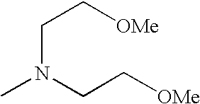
[OMe]CCN(C)CC[OMe]
